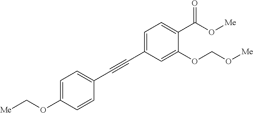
C1=C(C#CC2=CC=C(OC[Me])C=C2)C=C(OCO[Me])C(C(O[Me])=O)=C1
